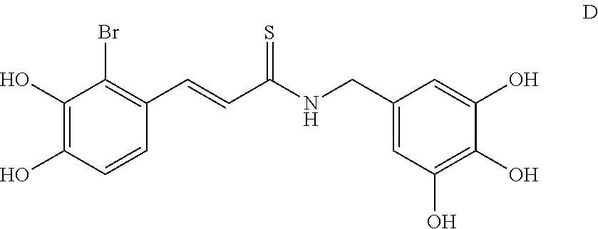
C1(O)=C(O)C=CC(C=CC(NCC2=CC(O)=C(O)C(O)=C2)=S)=C1Br
